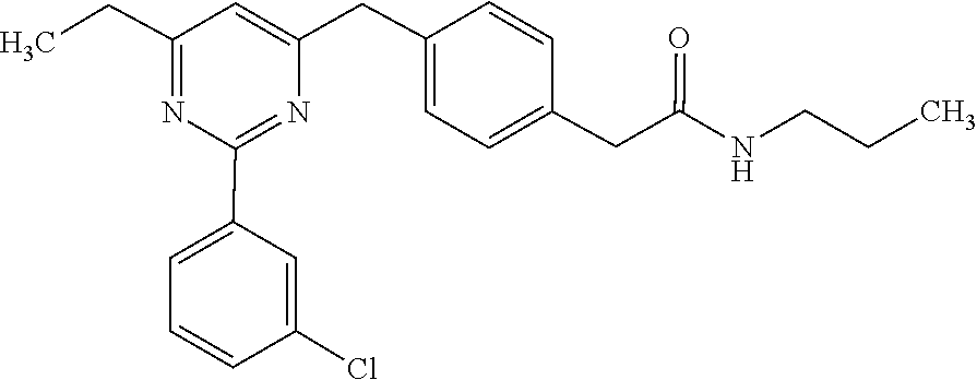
C1=CC(CC(=O)NCCC)=CC=C1CC1=CC(CC)=NC(C2=CC=CC(Cl)=C2)=N1
